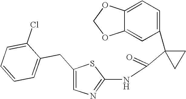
C1=C2C(=CC(C3(C(=O)NC4=NC=C(CC5=CC=CC=C5Cl)S4)CC3)=C1)OCO2
